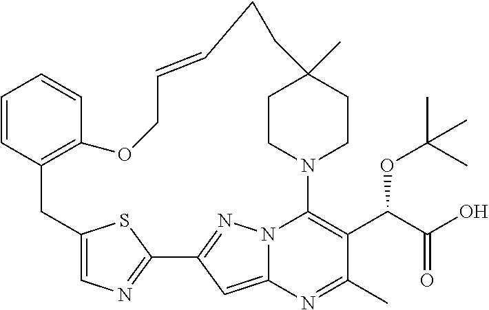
C1=CC2=C(C=C1)OCC=CCCC1(C)CCN(C3=C(C(C(O)=O)OC(C)(C)C)C(C)=NC4=CC(=NN43)C3=NC=C(C2)S3)CC1
